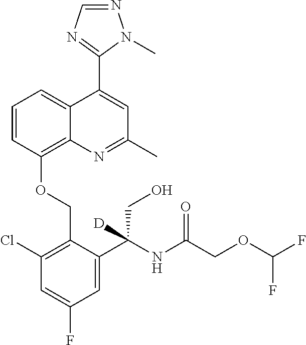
C1=C(F)C=C(C(NC(=O)COC(F)F)(CO)[D])C(COC2=C3N=C(C)C=C(C4=NC=NN4C)C3=CC=C2)=C1Cl
